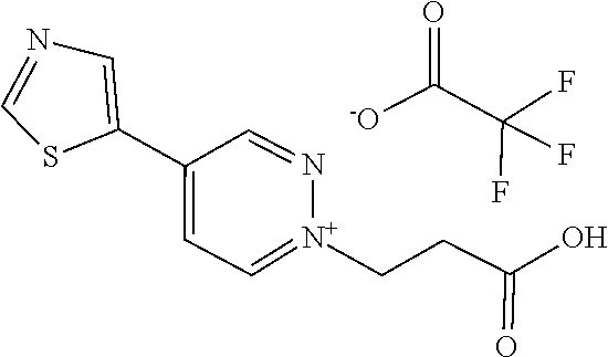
C1(C2=CC=[N+](CCC(=O)O)N=C2)=CN=CS1.C(C(F)(F)F)([-O])=O
